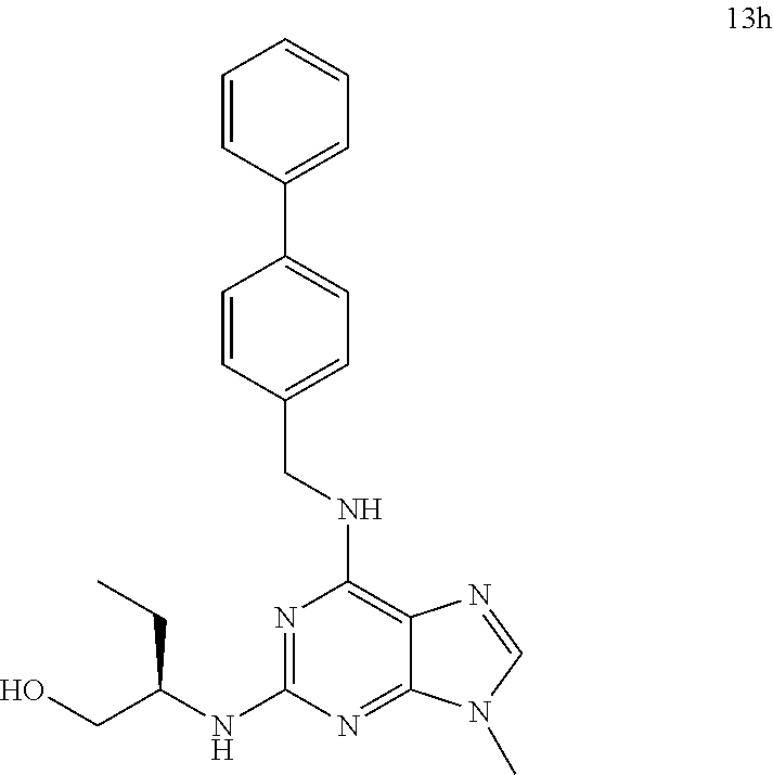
N1=C(NC(CC)CO)N=C2C(=C1NCC1=CC=C(C3=CC=CC=C3)C=C1)N=CN2C
